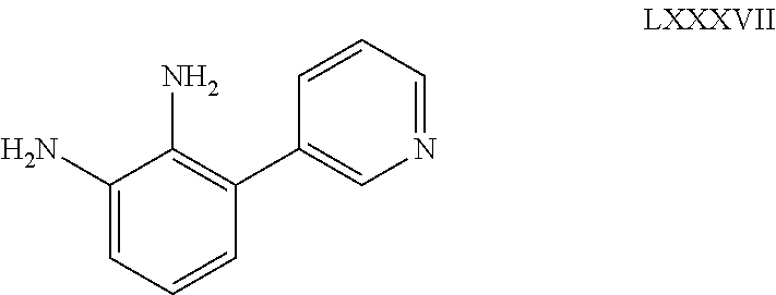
C1(N)=CC=CC(C2=CN=CC=C2)=C1N
